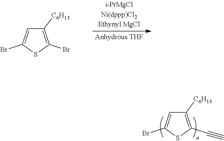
C1([C6H13])=C(Br)SC(Br)=C1.C1([C6H13])=C(C#C)SC(Br)=C1
